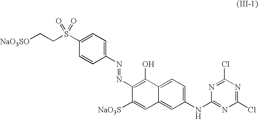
C1(N=NC2=C(O)C3=CC=C(NC4=NC(Cl)=NC(Cl)=N4)C=C3C=C2[NaO3S])=CC=C(S(CC[NaO3SO])(=O)=O)C=C1
